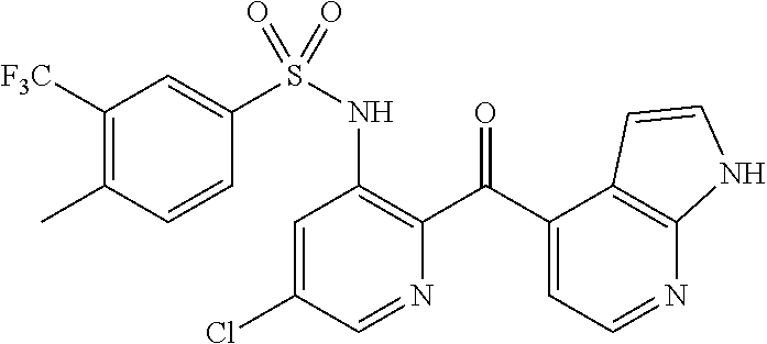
C1=C(Cl)C=NC(C(C2=CC=NC3=C2C=CN3)=O)=C1NS(=O)(C1=CC([F3C])=C(C)C=C1)=O
